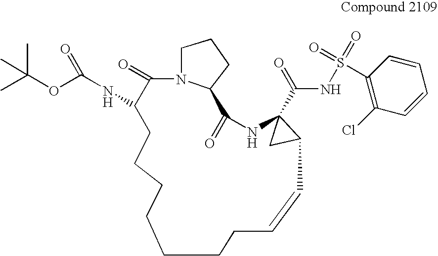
N12C(=O)C(NC(=O)OC(C)(C)C)CCCCCCCC=CC3CC3(C(NS(=O)(=O)C3=C(Cl)C=CC=C3)=O)NC(=O)C1CCC2
